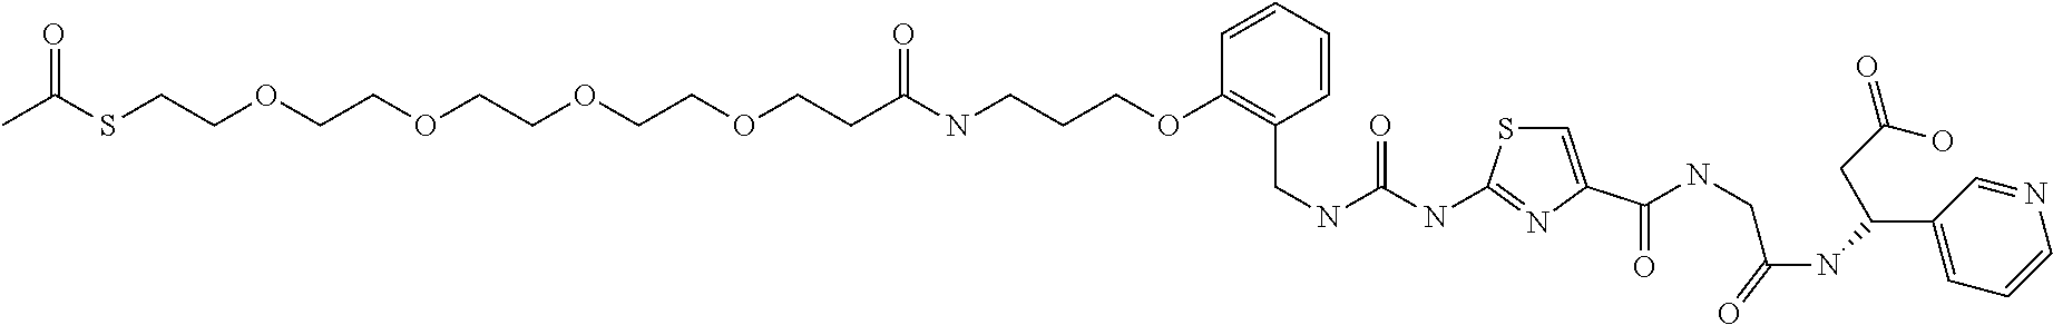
C1=CC=CC(CNC(NC2=NC(C(NCC(NC(C3=CC=CN=C3)CC(O)=O)=O)=O)=CS2)=O)=C1OCCCNC(CCOCCOCCOCCOCCSC(C)=O)=O
